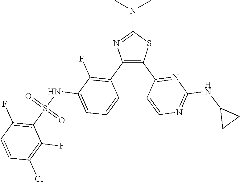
C1(N(C)C)=NC(C2=C(F)C(NS(C3=C(F)C=CC(Cl)=C3F)(=O)=O)=CC=C2)=C(C2=NC(NC3CC3)=NC=C2)S1
